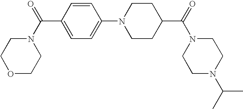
C1=C(N2CCC(C(N3CCN(C(C)C)CC3)=O)CC2)C=CC(C(N2CCOCC2)=O)=C1
